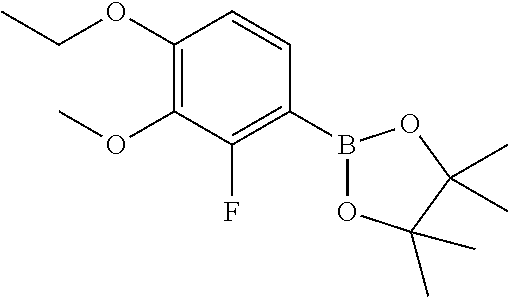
B1(C2=C(F)C(OC)=C(OCC)C=C2)OC(C)(C)C(C)(C)O1
